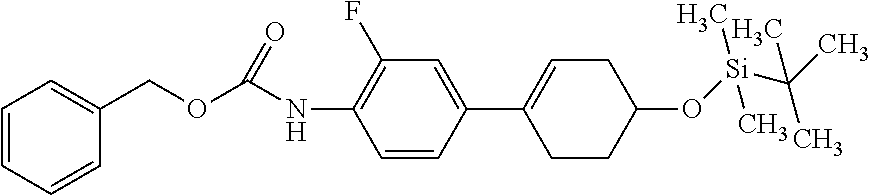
C1=CC=CC(COC(NC2=C(F)C=C(C3=CCC(O[Si](C(C)(C)C)(C)C)CC3)C=C2)=O)=C1
